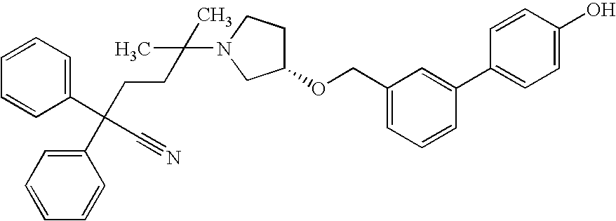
C1(C(CCC(C)(C)N2CC(OCC3=CC=CC(C4=CC=C(O)C=C4)=C3)CC2)(C2=CC=CC=C2)C#N)=CC=CC=C1
